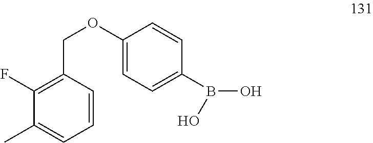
C(OC1=CC=C(B(O)O)C=C1)C1=C(F)C(C)=CC=C1
